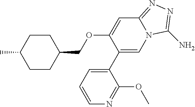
C1(C2=CC=CN=C2OC)=CN2C(=NN=C2N)C=C1OCC1CCC(C)CC1
